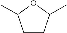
C1CC(C)OC1C
